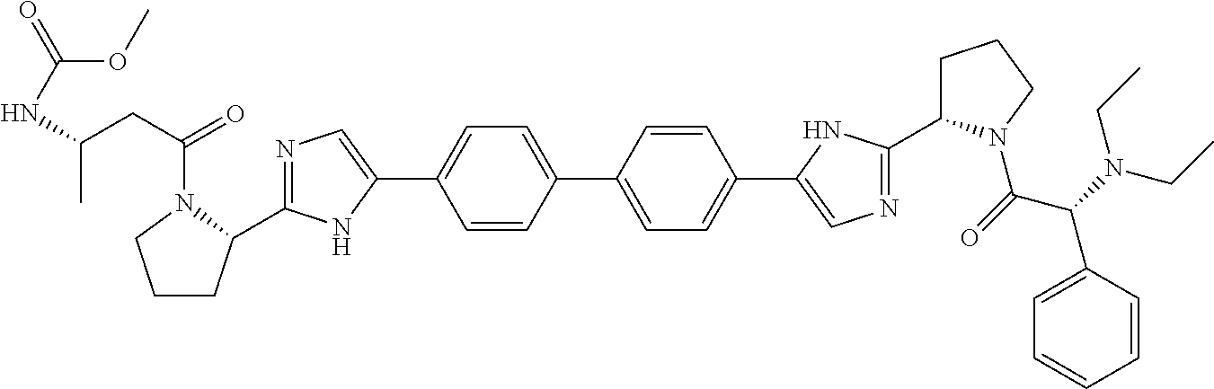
C1=CC(C2=CC=C(C3=CN=C(C4CCCN4C(=O)C(N(CC)CC)C4=CC=CC=C4)N3)C=C2)=CC=C1C1=CN=C(C2CCCN2C(CC(NC(=O)OC)C)=O)N1
